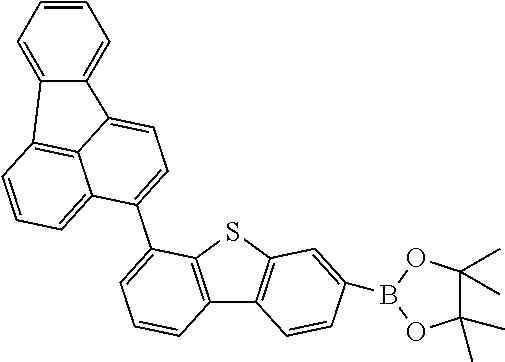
C12=C(SC3=C1C=CC(B1OC(C)(C)C(C)(C)O1)=C3)C(C1=CC=C3C4=CC=CC=C4C4=C3C1=CC=C4)=CC=C2
